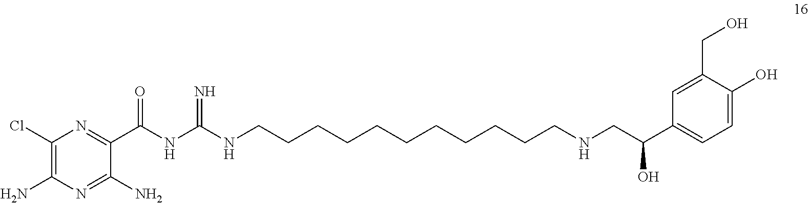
C1(Cl)=C(N)N=C(N)C(C(NC(NCCCCCCCCCCCNCC(C2=CC=C(O)C(CO)=C2)O)=N)=O)=N1
